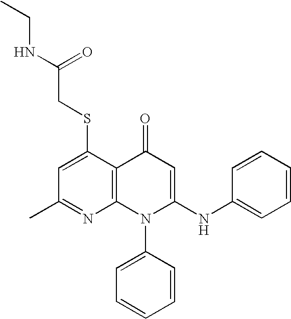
C1(C)=NC2=C(C(SCC(NCC)=O)=C1)C(=O)C=C(NC1=CC=CC=C1)N2C1=CC=CC=C1
